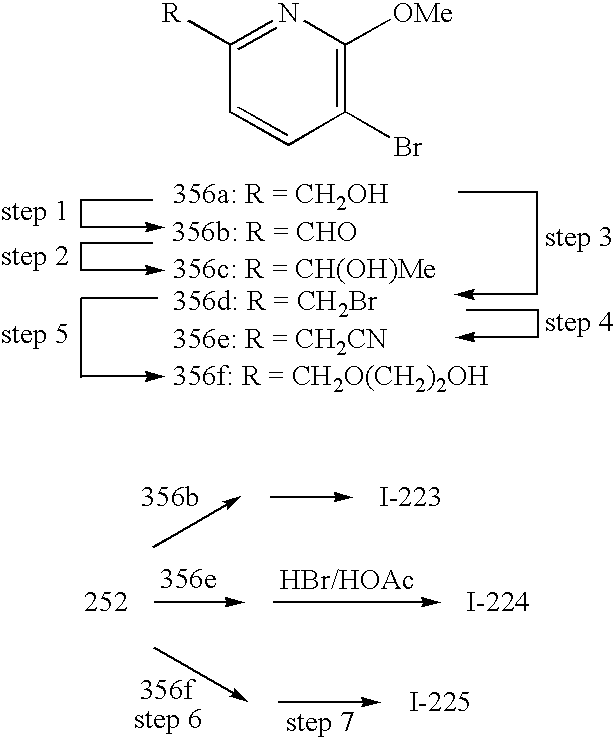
C1(Br)=C([OMe])N=C([R])C=C1
